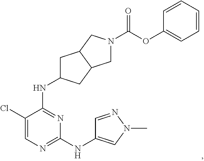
N1=C(NC2CC3C(C2)CN(C(OC2=CC=CC=C2)=O)C3)C(Cl)=CN=C1NC1=CN(C)N=C1
